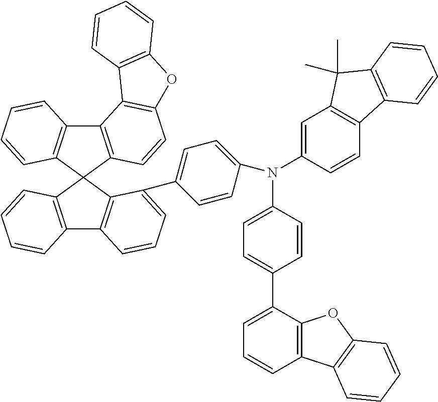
C12=C(C3(C4=C1C=CC=C4)C1=C(C4=C3C(C3=CC=C(N(C5=CC=C(C6=CC=CC7=C6OC6=C7C=CC=C6)C=C5)C5=CC6=C(C=C5)C5=C(C6(C)C)C=CC=C5)C=C3)=CC=C4)C=CC=C1)C=CC1=C2C2=C(O1)C=CC=C2
